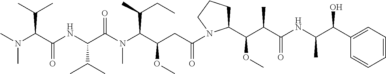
N(C(C(NC(C(N(C(C(CC(=O)N1C(C(C(C(NC(C(C2=CC=CC=C2)O)C)=O)C)OC)CCC1)OC)C(C)CC)C)=O)C(C)C)=O)C(C)C)(C)C
